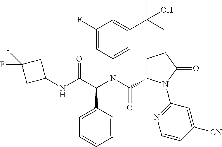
C1(F)=CC(N(C(C2CCC(=O)N2C2=NC=CC([CN])=C2)=O)C(C(NC2CC(F)(F)C2)=O)C2=CC=CC=C2)=CC(C(C)(C)O)=C1
